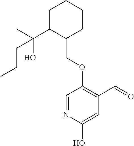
C1C(C(C)(O)CCC)C(COC2=C(C=O)C=C(O)N=C2)CCC1
